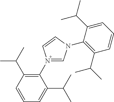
C1=CC(C(C)C)=C(N2=CN(C3=C(C(C)C)C=CC=C3C(C)C)C=C2)C(C(C)C)=C1
